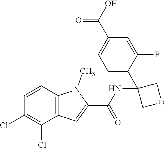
C12=C(C=CC(Cl)=C1Cl)N(C)C(C(NC1(C3=CC=C(C(O)=O)C=C3F)COC1)=O)=C2
